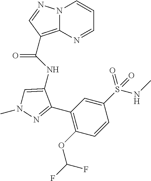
N12C(=C(C(NC3=CN(C)N=C3C3=C(OC(F)F)C=CC(S(NC)(=O)=O)=C3)=O)C=N1)N=CC=C2
